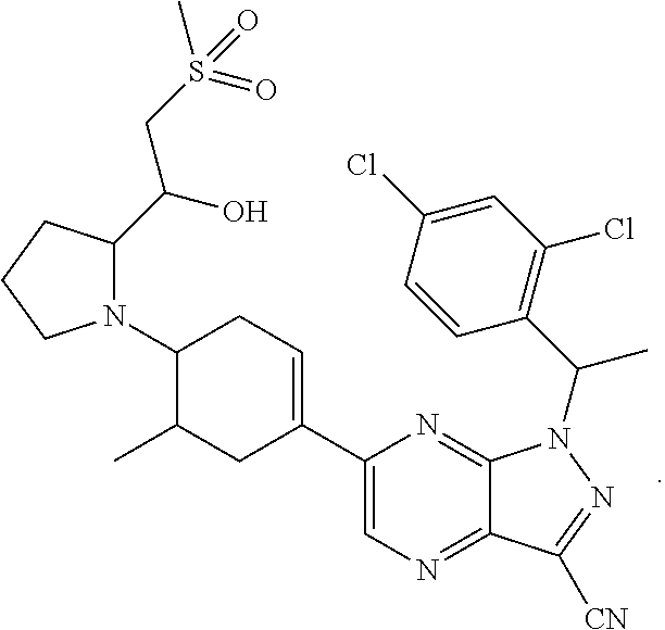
N1=C2C(=NC=C1C1=CCC(N3CCCC3C(CS(C)(=O)=O)O)C(C)C1)C([CN])=NN2C(C1=C(Cl)C=C(Cl)C=C1)C
